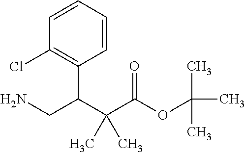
C1=CC=CC(C(C(C(OC(C)(C)C)=O)(C)C)CN)=C1Cl
